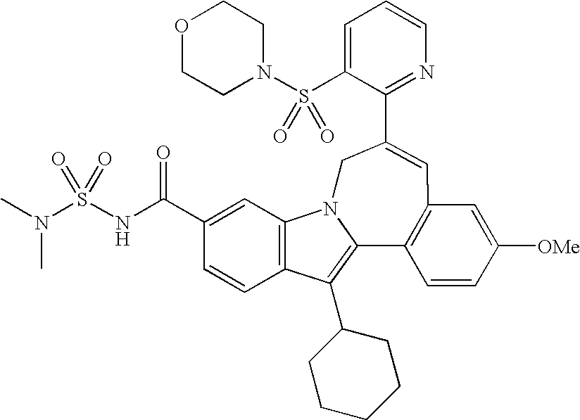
C1=C(S(N2CCOCC2)(=O)=O)C(C2=CC3=C(C4=C(C5CCCCC5)C5=C(C=C(C(NS(N(C)C)(=O)=O)=O)C=C5)N4C2)C=CC([OMe])=C3)=NC=C1
